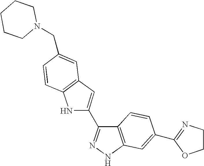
N1(CC2=CC3=C(C=C2)NC(C2=NNC4=C2C=CC(C2=NCCO2)=C4)=C3)CCCCC1
